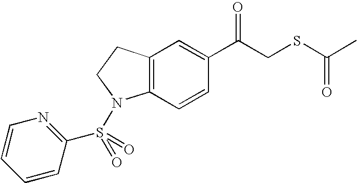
C1=CC2=C(C=C1C(CSC(C)=O)=O)CCN2S(=O)(C1=NC=CC=C1)=O
